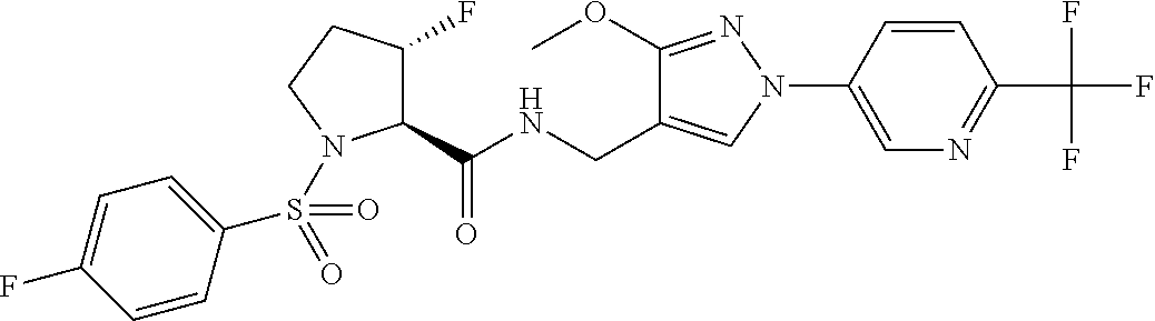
C1(C(NCC2=CN(C3=CN=C(C(F)(F)F)C=C3)N=C2OC)=O)C(F)CCN1S(C1=CC=C(F)C=C1)(=O)=O
